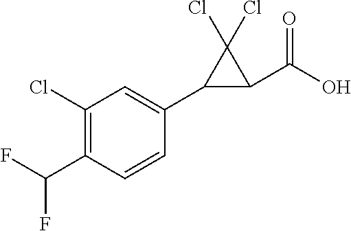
C1(C(F)F)=C(Cl)C=C(C2C(C(O)=O)C2(Cl)Cl)C=C1
